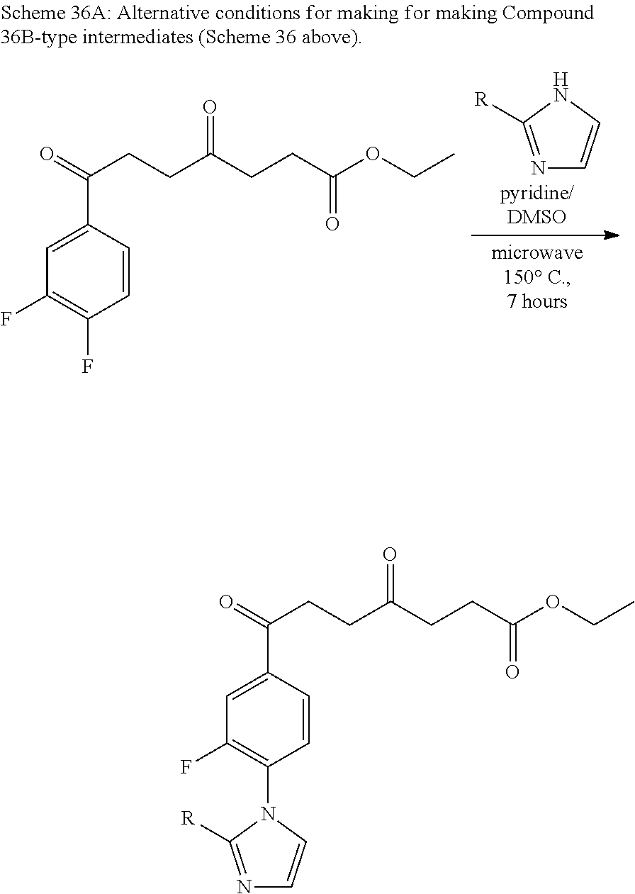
N1C([R])=NC=C1.C(CCC(CCC(OCC)=O)=O)(=O)C1=CC(F)=C(F)C=C1.C(CCC(CCC(OCC)=O)=O)(=O)C1=CC(F)=C(N2C([R])=NC=C2)C=C1
